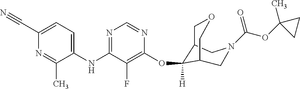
C1(NC2=NC=NC(OC3([H])C4COCC3CN(C(OC3(C)CC3)=O)C4)=C2F)=CC=C(C#N)N=C1C
